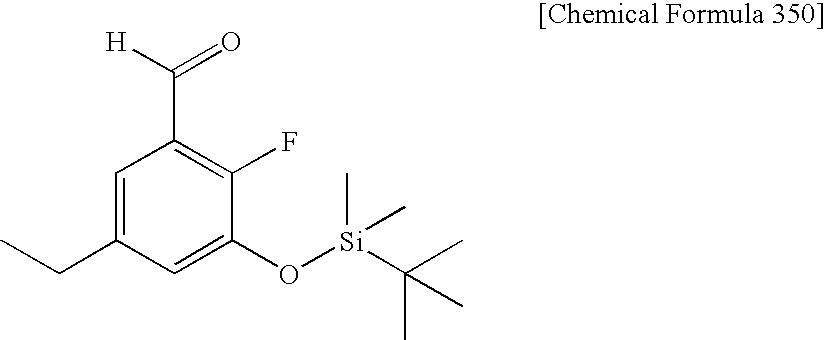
C1=C(CC)C=C(O[Si](C(C)(C)C)(C)C)C(F)=C1C([H])=O
